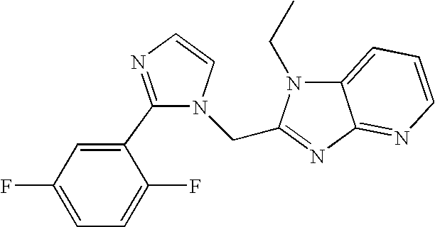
C1(C2=CC(F)=CC=C2F)=NC=CN1CC1=NC2=NC=CC=C2N1CC
